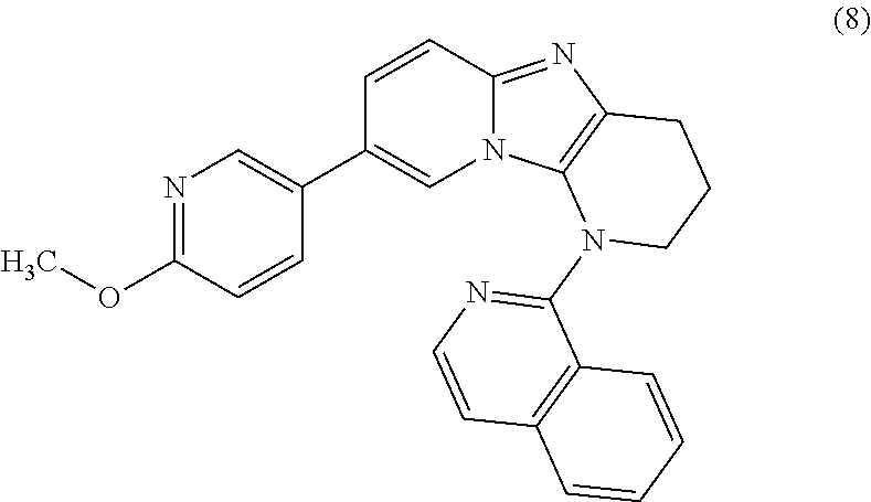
C1=CC2=NC3=C(N2C=C1C1=CN=C(OC)C=C1)N(C1=NC=CC2=C1C=CC=C2)CCC3
